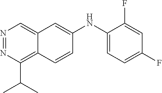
N1=NC(C(C)C)=C2C(=C1)C=C(NC1=CC=C(F)C=C1F)C=C2
